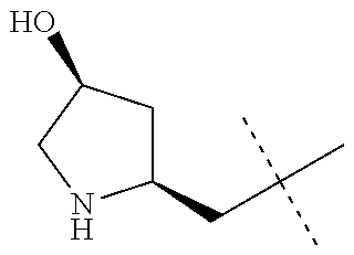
C1(CC(C)(C)C)CC(O)CN1
